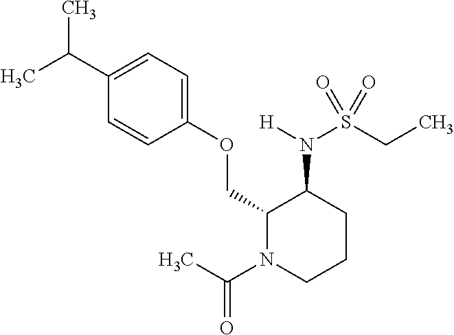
C1(C(C)C)=CC=C(OCC2N(C(C)=O)CCCC2N(S(CC)(=O)=O)[H])C=C1
